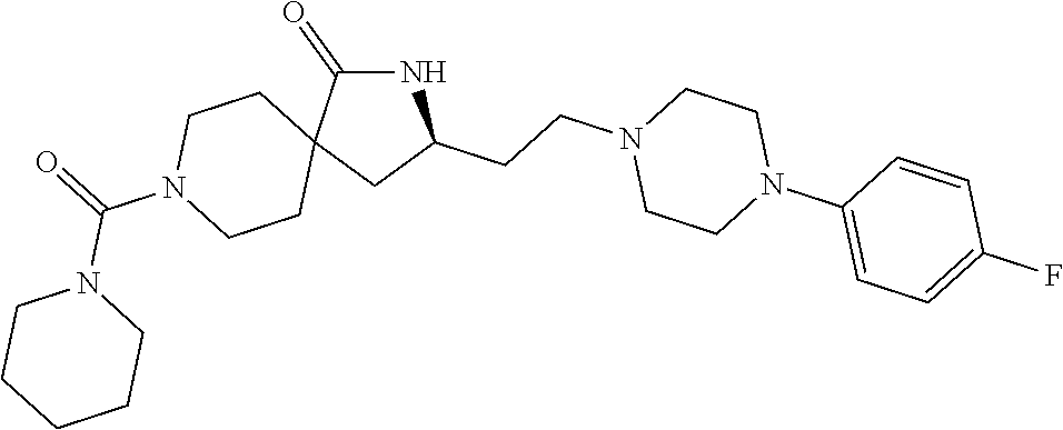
N1C(=O)C2(CC1CCN1CCN(C3=CC=C(F)C=C3)CC1)CCN(C(=O)N1CCCCC1)CC2
